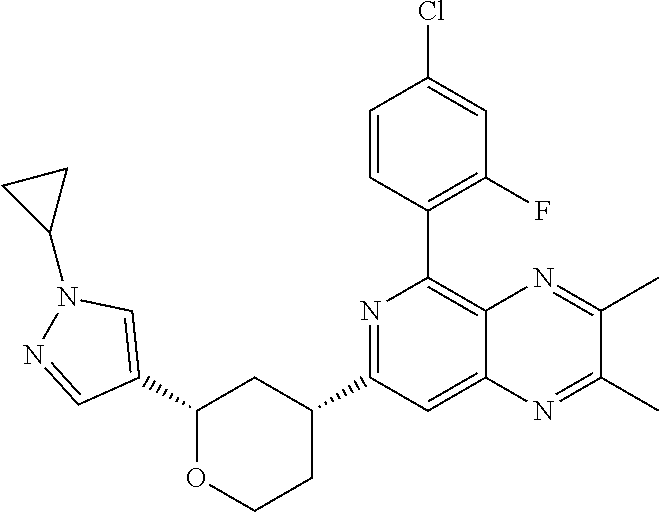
C1(C2=CN(C3CC3)N=C2)OCCC(C2=NC(C3=C(F)C=C(Cl)C=C3)=C3C(=C2)N=C(C)C(C)=N3)C1
